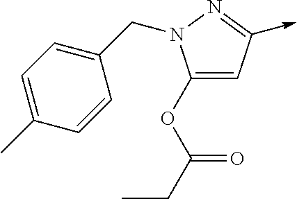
C1(OC(=O)CC)=CC(->C)=NN1CC1=CC=C(C)C=C1
